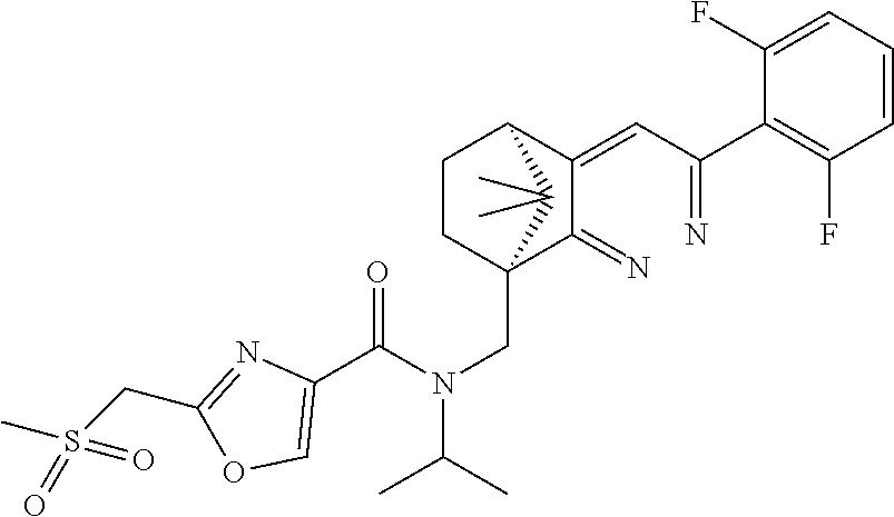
C1(=CC(=N)C2=C(F)C=CC=C2F)C(=N)C2(CN(C(C)C)C(C3=COC(CS(C)(=O)=O)=N3)=O)CCC1C2(C)C
